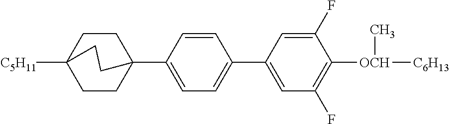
C1=CC(C23CCC([C5H11])(CC2)CC3)=CC=C1C1=CC(F)=C([OCH]([C6H13])C)C(F)=C1
